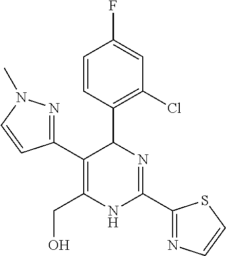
C1=CC(C2C(C3=NN(C)C=C3)=C(CO)NC(C3=NC=CS3)=N2)=C(Cl)C=C1F
